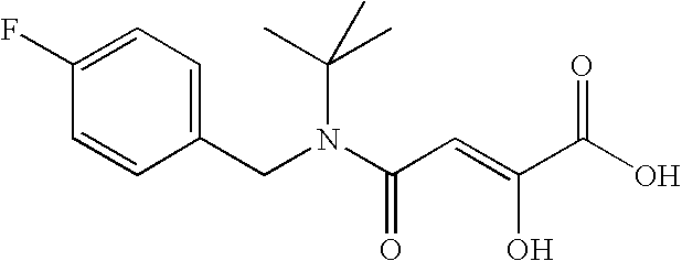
C1=CC(CN(C(C=C(O)C(O)=O)=O)C(C)(C)C)=CC=C1F
